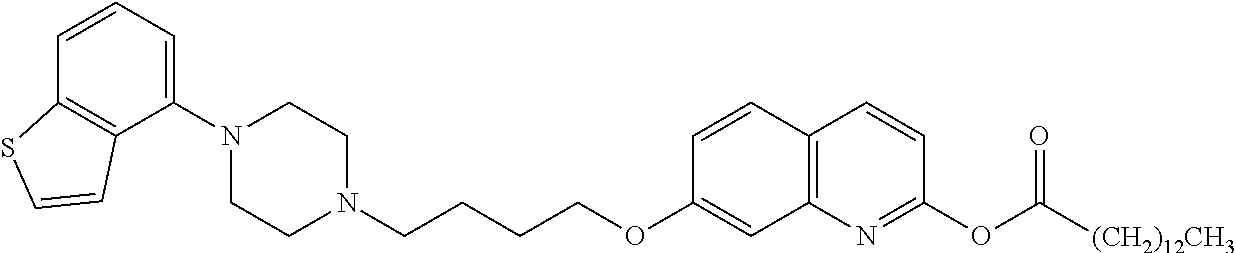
C1N(C2=CC=CC3=C2C=CS3)CCN(CCCCOC2=CC3=C(C=C2)C=CC(OC([(CH2)12CH3])=O)=N3)C1
